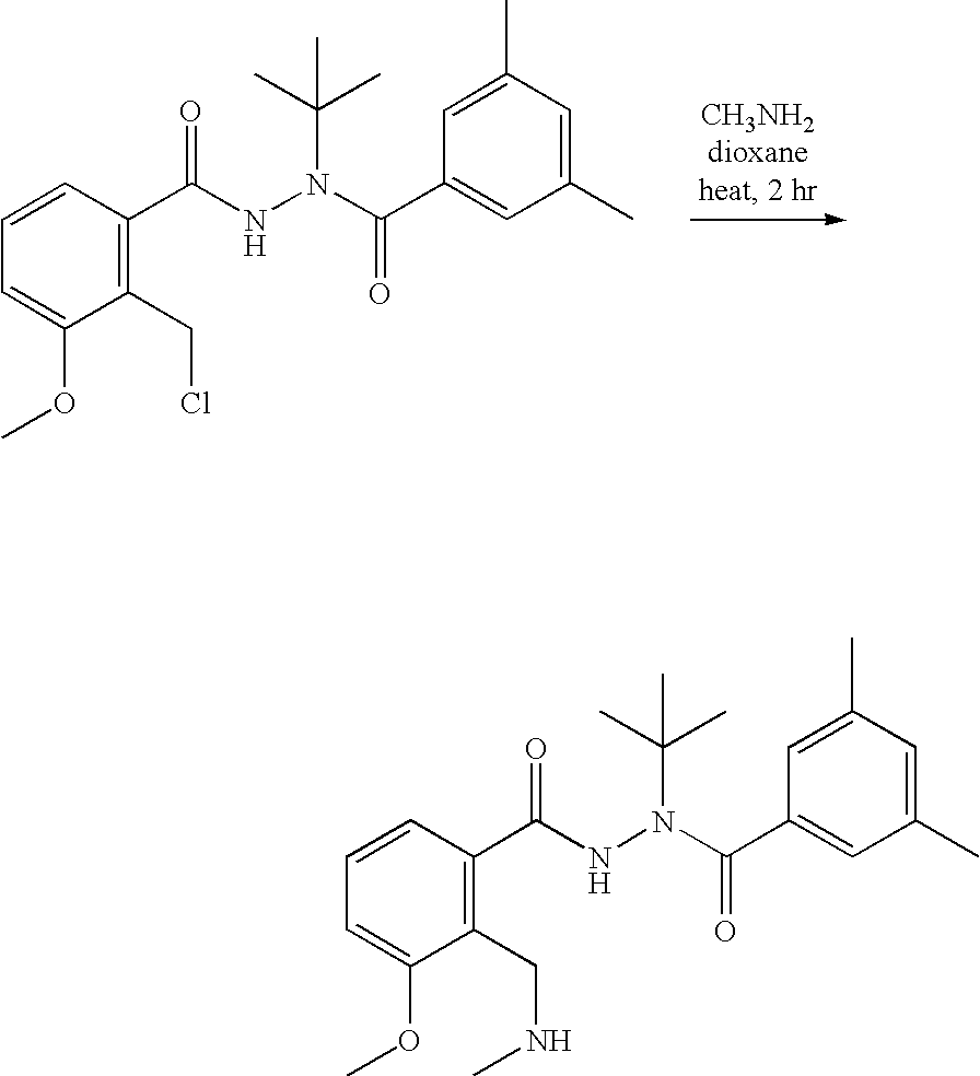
C1(CCl)=C(C(NN(C(C)(C)C)C(C2=CC(C)=CC(C)=C2)=O)=O)C=CC=C1OC.C1(CNC)=C(C(NN(C(C)(C)C)C(C2=CC(C)=CC(C)=C2)=O)=O)C=CC=C1OC
